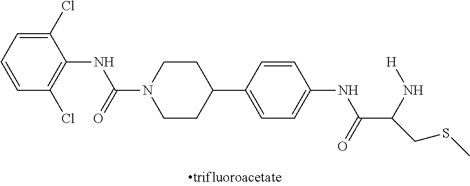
C1(Cl)=CC=CC(Cl)=C1NC(N1CCC(C2=CC=C(NC(C(CSC)N[H])=O)C=C2)CC1)=O
